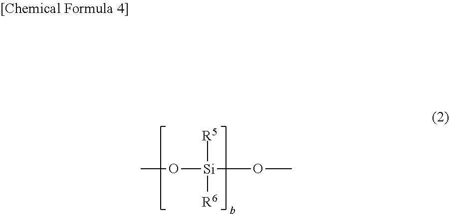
CO[Si](OC)([R5])[R6]
